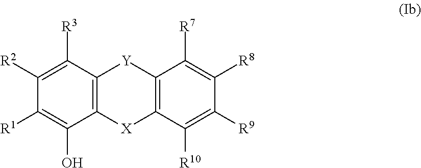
C12=C(C([R3])=C([R2])C([R1])=C1O)[Y]C1=C([X]2)C([R10])=C([R9])C([R8])=C1[R7]
